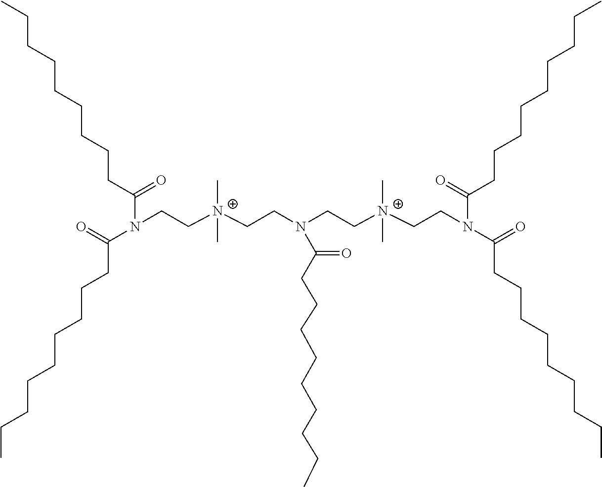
N(CC[N+](CCN(CC[N+](CCN(C(CCCCCCCCC)=O)C(=O)CCCCCCCCC)(C)C)C(CCCCCCCCC)=O)(C)C)(C(CCCCCCCCC)=O)C(CCCCCCCCC)=O
